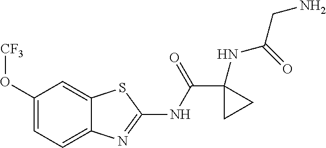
C1(O[CF3])=CC=C2C(=C1)SC(NC(C1(NC(CN)=O)CC1)=O)=N2
